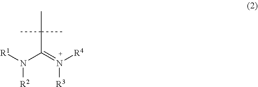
[R1]N(C(=N([R4])[R3])C(C)(C)C)[R2]
